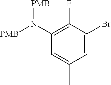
C1(N([PMB])[PMB])=C(F)C(Br)=CC(C)=C1
